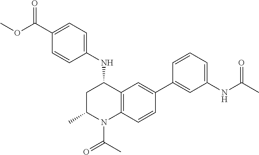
C1(NC2CC(C)N(C(=O)C)C3=C2C=C(C2=CC(NC(C)=O)=CC=C2)C=C3)=CC=C(C(OC)=O)C=C1
